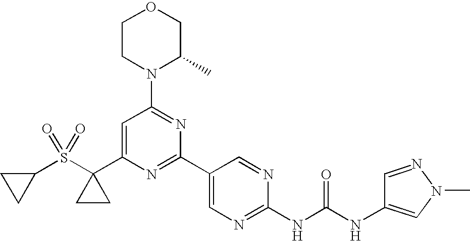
C1(C2(S(C3CC3)(=O)=O)CC2)=CC(N2C(C)COCC2)=NC(C2=CN=C(NC(=O)NC3=CN(C)N=C3)N=C2)=N1
